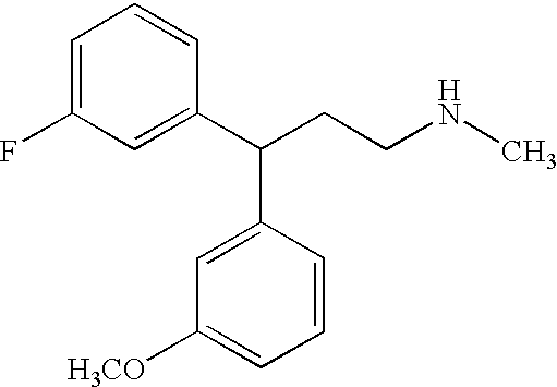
C1=C(F)C=C(C(CCNC)C2=CC([H3CO])=CC=C2)C=C1
